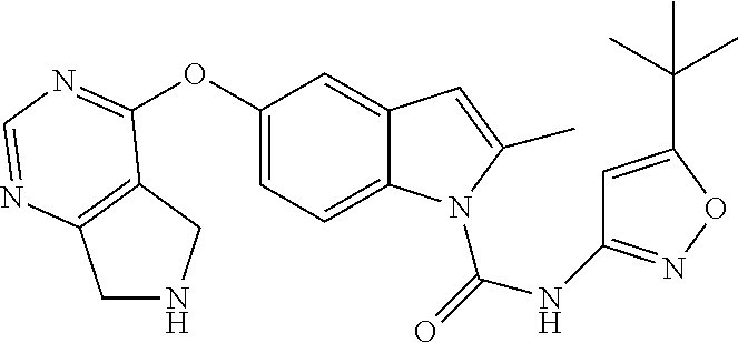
C1(OC2=NC=NC3=C2CNC3)=CC=C2C(=C1)C=C(C)N2C(=O)NC1=NOC(C(C)(C)C)=C1
